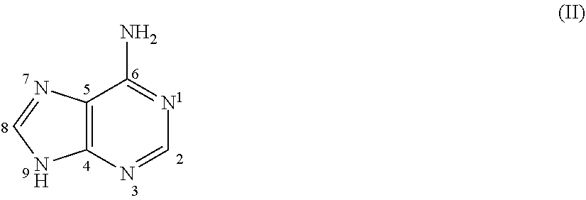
C12=C(N=C[N1]=C1N)NC=N2
